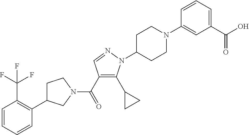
C1C(C2=C(C(F)(F)F)C=CC=C2)CN(C(=O)C2=C(C3CC3)N(C3CCN(C4=CC(C(=O)O)=CC=C4)CC3)N=C2)C1
